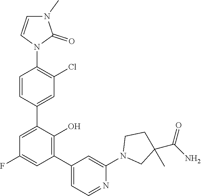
C1=CC(C2=CC(F)=CC(C3=CC=NC(N4CC(C(=O)N)(C)CC4)=C3)=C2O)=CC(Cl)=C1N1C(=O)N(C)C=C1
